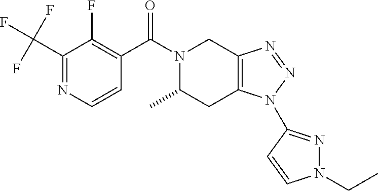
C(C1=NC=CC(C(N2CC3=C(CC2C)N(C2=NN(CC)C=C2)N=N3)=O)=C1F)(F)(F)F
